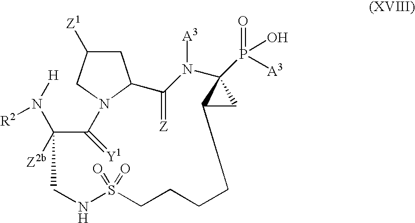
N12C(CC([Z1])C1)C(=[Z])N([A3])C1(P([A3])(=O)O)C(C1)CCCCS(=O)(=O)NCC([Z2b])(N([H])[R2])C2=[Y1]
